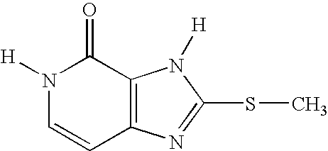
N1([H])C=CC2=C(C1=O)N([H])C(SC)=N2
